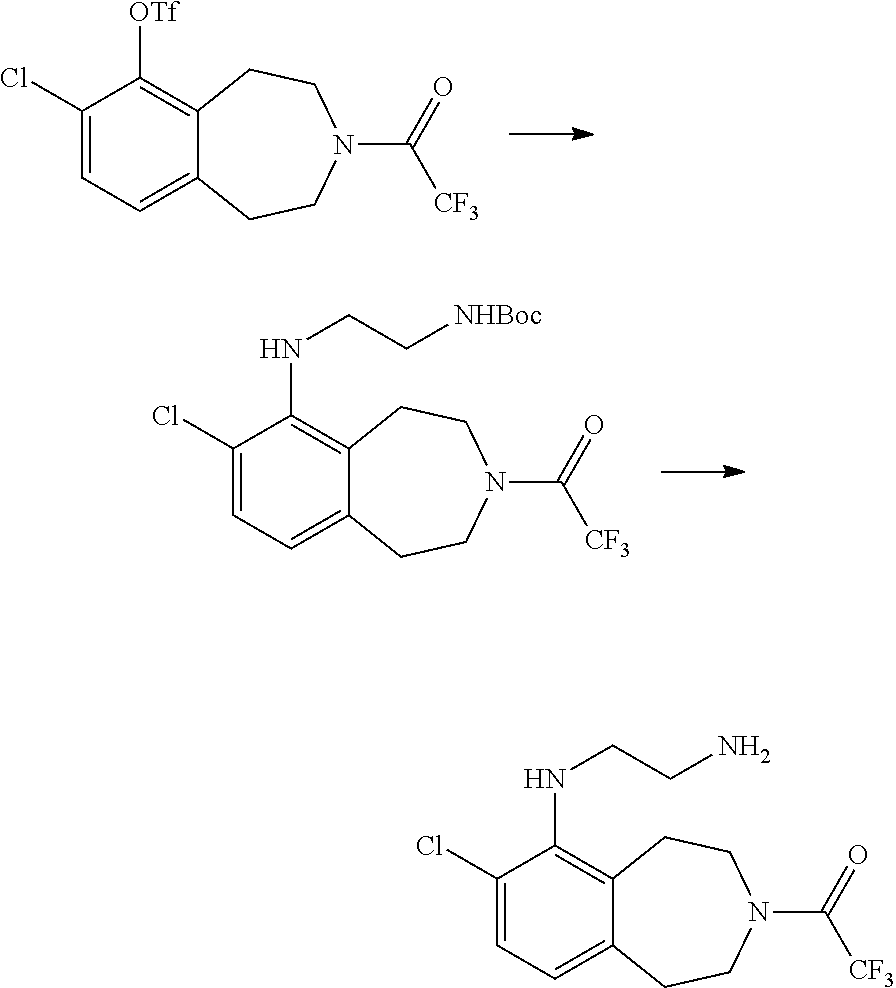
C1(Cl)=CC=C2C(=C1[OTf])CCN(C(=O)[CF3])CC2.C1(Cl)=CC=C2C(=C1NCC[NHBoc])CCN(C(=O)[CF3])CC2.C1(Cl)=CC=C2C(=C1NCCN)CCN(C(=O)[CF3])CC2
